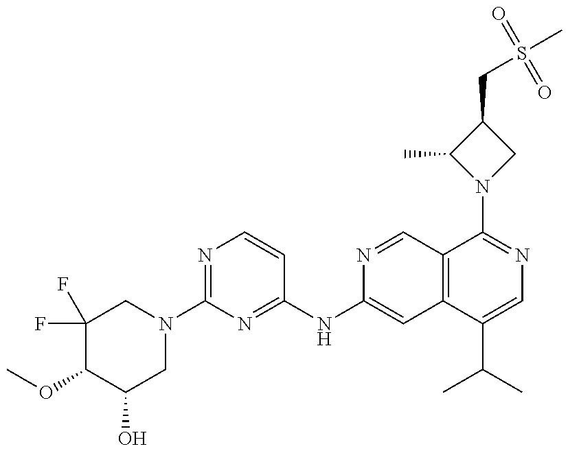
C1(F)(F)C(OC)C(O)CN(C2=NC=CC(NC3=CC4=C(C=N3)C(N3CC(CS(C)(=O)=O)C3C)=NC=C4C(C)C)=N2)C1
